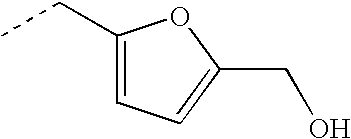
C1(CC)=CC=C(CO)O1
